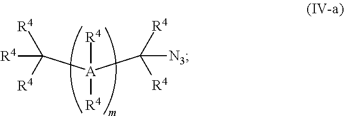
[R4][A]([R4])(C([R4])([R4])[R4])C([N3])([R4])[R4]
